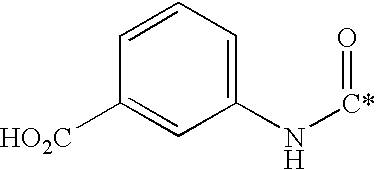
C1=CC=C(N[C*]=O)C=C1[HO2C]
